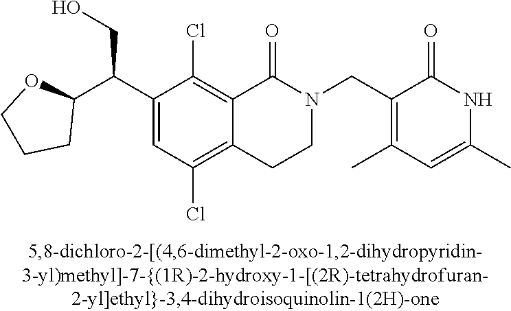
C1(C(C2OCCC2)CO)=CC(Cl)=C2C(=C1Cl)C(=O)N(CC1=C(C)C=C(C)NC1=O)CC2
